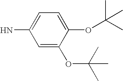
C1=C(OC(C)(C)C)C(OC(C)(C)C)=CC=C1N
